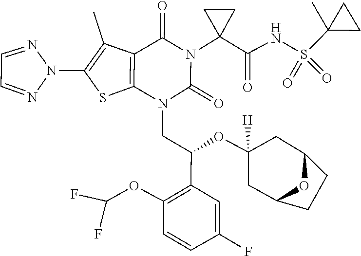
O(C(F)F)C1=C(C(OC2([H])CC3CCC(C2)O3)CN2C(=O)N(C3(C(=O)NS(C4(C)CC4)(=O)=O)CC3)C(=O)C3=C2SC(N2N=CC=N2)=C3C)C=C(F)C=C1
